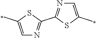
C1=C(C)SC(C2=NC=C(C)S2)=N1
